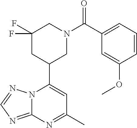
N12C(=NC=N1)N=C(C)C=C2C1CN(C(=O)C2=CC=CC(OC)=C2)CC(F)(F)C1
